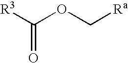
C(=O)([R3])OC[Ra]
